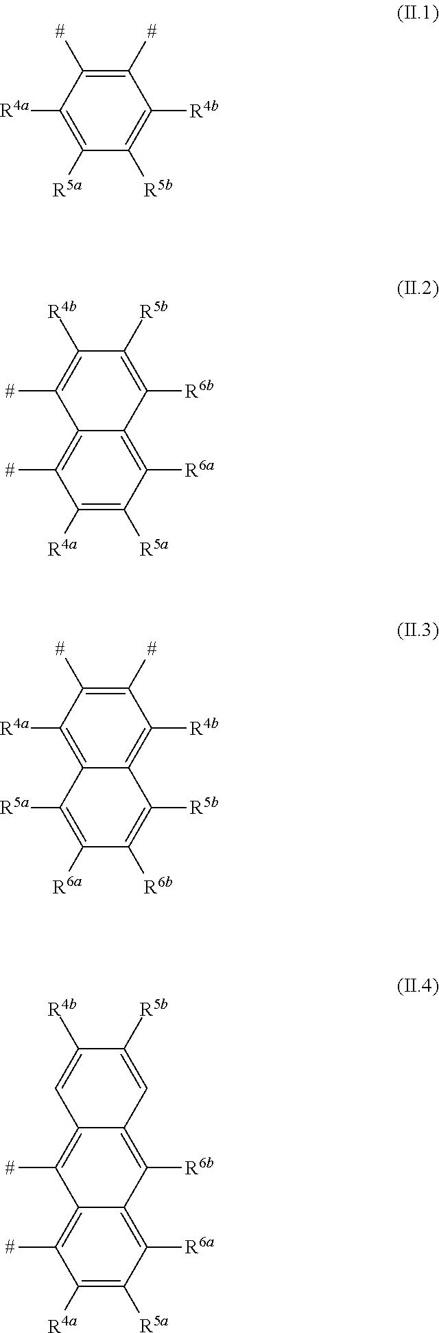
C1([#])=C([#])C([R4a])=C([R5a])C([R5b])=C1[R4b].C12=C([R6a])C([R5a])=C([R4a])C([#])=C1C([#])=C([R4b])C([R5b])=C2[R6b].C1([#])=C([#])C([R4a])=C2C(=C1[R4b])C([R5b])=C([R6b])C([R6a])=C2[R5a].C12=C([R6a])C([R5a])=C([R4a])C([#])=C1C([#])=C1C(=C2[R6b])C=C([R5b])C([R4b])=C1
